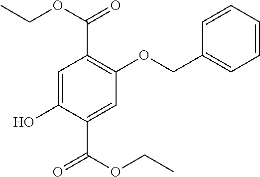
C1(OCC2=CC=CC=C2)=C(C(OCC)=O)C=C(O)C(C(OCC)=O)=C1
